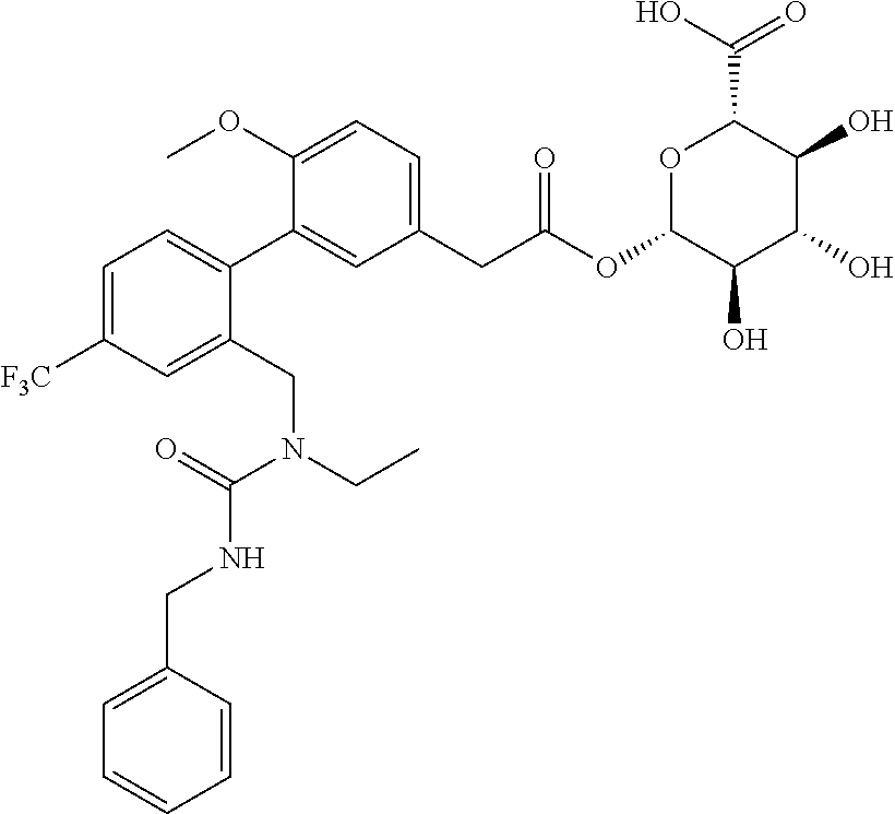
OC(C1OC(OC(CC2=CC=C(OC)C(C3=CC=C([F3C])C=C3CN(CC)C(=O)NCC3=CC=CC=C3)=C2)=O)C(O)C(O)C1O)=O
